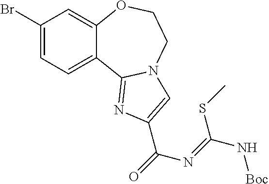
C1(Br)=CC=C2C(=C1)OCCN1C2=NC(C(=O)N=C(N[Boc])SC)=C1
